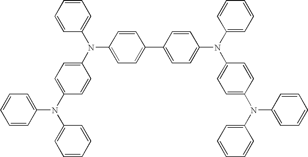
C1=CC(N(C2=CC=C(N(C3=CC=CC=C3)C3=CC=CC=C3)C=C2)C2=CC=C(C3=CC=C(N(C4=CC=CC=C4)C4=CC=C(N(C5=CC=CC=C5)C5=CC=CC=C5)C=C4)C=C3)C=C2)=CC=C1
